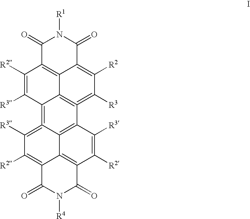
C12=C([R2])C([R3])=C3=C4C5=C(=C([R3])C([R2])=C6C5=C(C([R2])=C4[R3])C(=O)N([R1])C6=O)C4=C3C1=C(C(=O)N([R4])C2=O)C([R2])=C4[R3]
